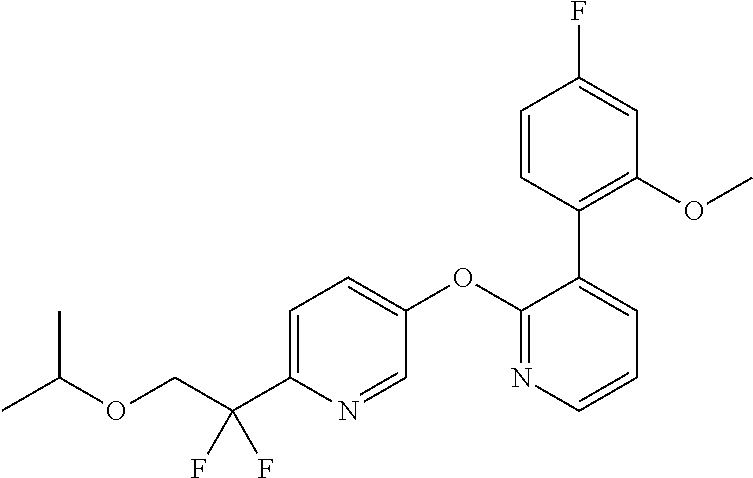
C(C(C1=CC=C(OC2=NC=CC=C2C2=C(OC)C=C(F)C=C2)C=N1)(F)F)OC(C)C
